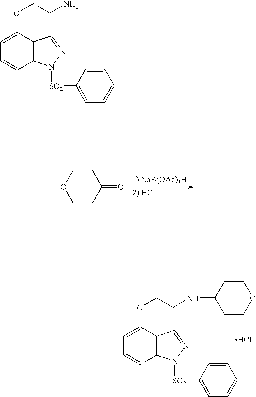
C12=C(C(OCCNC3CCOCC3)=CC=C1)C=NN2[SO2]C1=CC=CC=C1.Cl.C12=C(C(OCCN)=CC=C1)C=NN2[SO2]C1=CC=CC=C1.C1CC(=O)CCO1
